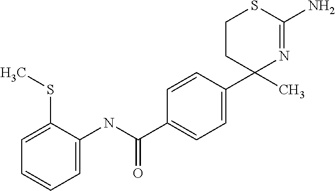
C1=CC(C2(C)N=C(N)SCC2)=CC=C1C(NC1=CC=CC=C1SC)=O
